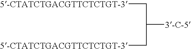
C([3-C-5])(C[5-CTATCTGACGTTCTCTGT-3])C[5-CTATCTGACGTTCTCTGT-3]
